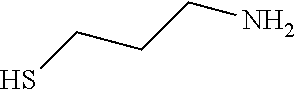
SCCCN
